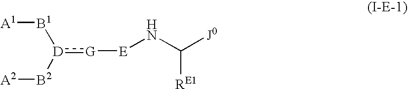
[A1][B1][D]([B2][A2]):[G][E]NC([J0])[RE1]
